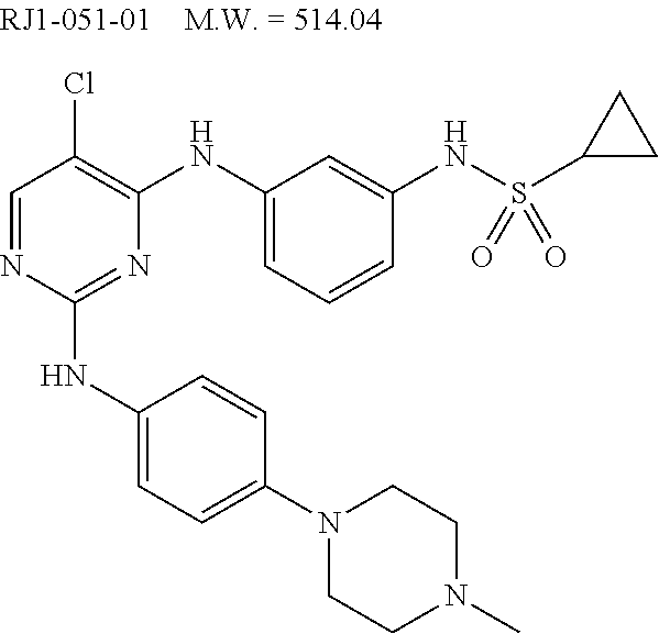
C1=NC(NC2=CC=C(N3CCN(C)CC3)C=C2)=NC(NC2=CC=CC(NS(C3CC3)(=O)=O)=C2)=C1Cl
